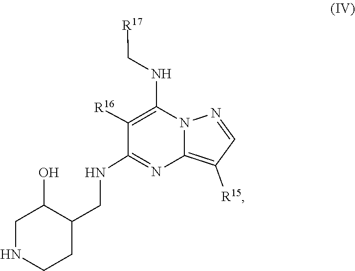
C12=C([R15])C=NN1C(NC[R17])=C([R16])C(NCC1CCNCC1O)=N2
